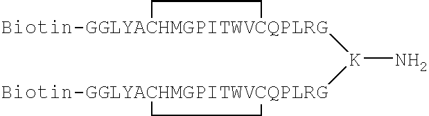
[Biotin-GGLYACHMGPITWVCQPLRG]1([K]([Biotin-GGLYACHMGPITWVCQPLRG]2CC2)N)CC1
